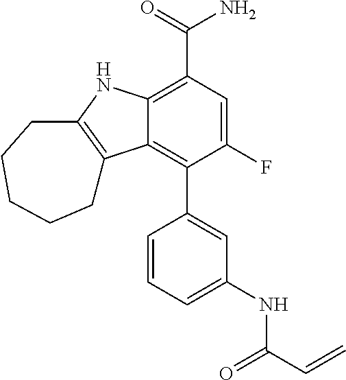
C12=C(C(=O)N)C=C(F)C(C3=CC(NC(=O)C=C)=CC=C3)=C1C1=C(N2)CCCCC1
